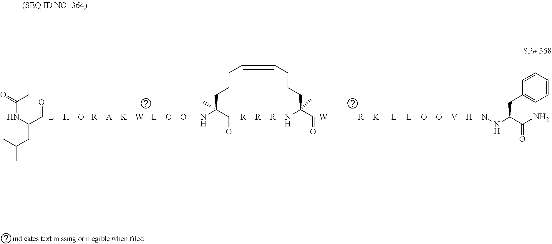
N(C1(C)C(=O)[R][R][R]NC(C(=O)[W]C)(C)CCCC=CCCC1)OO[L][W][K][A][R]O[H][L]C(C(CC(C)C)NC(C)=O)=O.[R][K][L][L]OO[V][H]NNC(C([NH2])=O)CC1=CC=CC=C1
